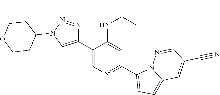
C1(C2=CN(C3CCOCC3)N=N2)=CN=C(C2=CC=C3N2N=CC(C#N)=C3)C=C1NC(C)C
